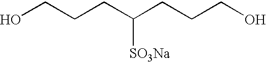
OCCCC(CCCO)[SO3Na]
